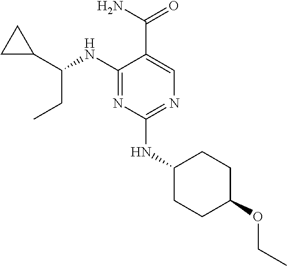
N1=C(NC(C2CC2)CC)C(C(=O)N)=CN=C1NC1CCC(OCC)CC1
